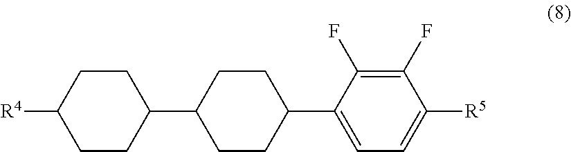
C1C([R4])CCC(C2CCC(C3=CC=C([R5])C(F)=C3F)CC2)C1
